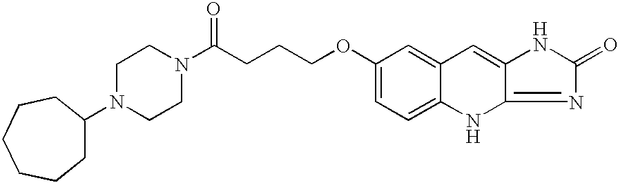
C1N(C2CCCCCC2)CCN(C(CCCOC2=CC=C3C(=C2)C=C2C(=NC(=O)N2)N3)=O)C1
